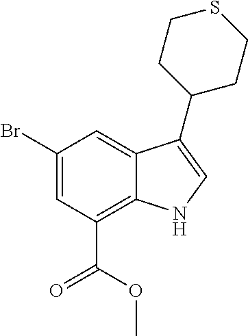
C1(Br)=CC(C(OC)=O)=C2C(=C1)C(C1CCSCC1)=CN2
